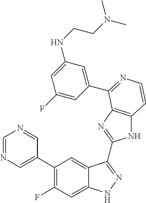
C1=C(C2=C(F)C=C3C(=C2)C(C2=NC4=C(N2)C=CN=C4C2=CC(NCCN(C)C)=CC(F)=C2)=NN3)C=NC=N1
